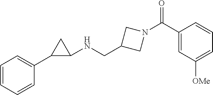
C1(C(N2CC(CNC3CC3C3=CC=CC=C3)C2)=O)=CC([OMe])=CC=C1
